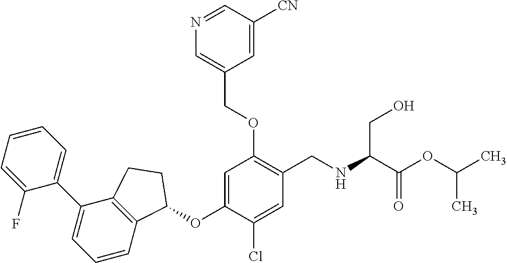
C1(F)=CC=CC=C1C1=CC=CC2=C1CCC2OC1=CC(OCC2=CN=CC([CN])=C2)=C(CNC(C(OC(C)C)=O)CO)C=C1Cl
